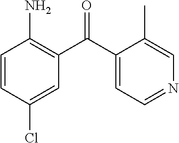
C1(N)=C(C(C2=CC=NC=C2C)=O)C=C(Cl)C=C1
